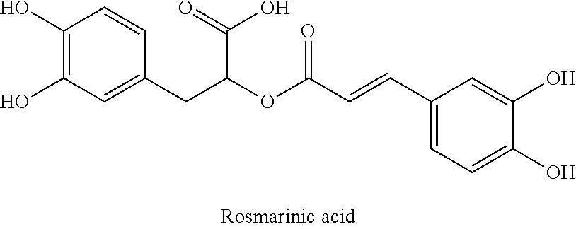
C1(O)=C(O)C=C(CC(OC(C=CC2=CC=C(O)C(O)=C2)=O)C(=O)O)C=C1
